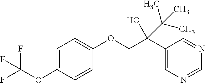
C1=C(OC(F)(F)F)C=CC(OCC(C2=CN=CN=C2)(O)C(C)(C)C)=C1
